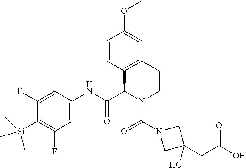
C1(F)=CC(NC(C2N(C(N3CC(CC(O)=O)(O)C3)=O)CCC3=C2C=CC(OC)=C3)=O)=CC(F)=C1[Si](C)(C)C
